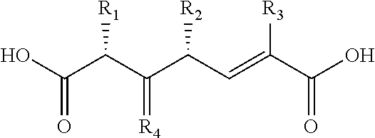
OC(C(C(C(C=C(C(O)=O)[R3])[R2])=[R4])[R1])=O
